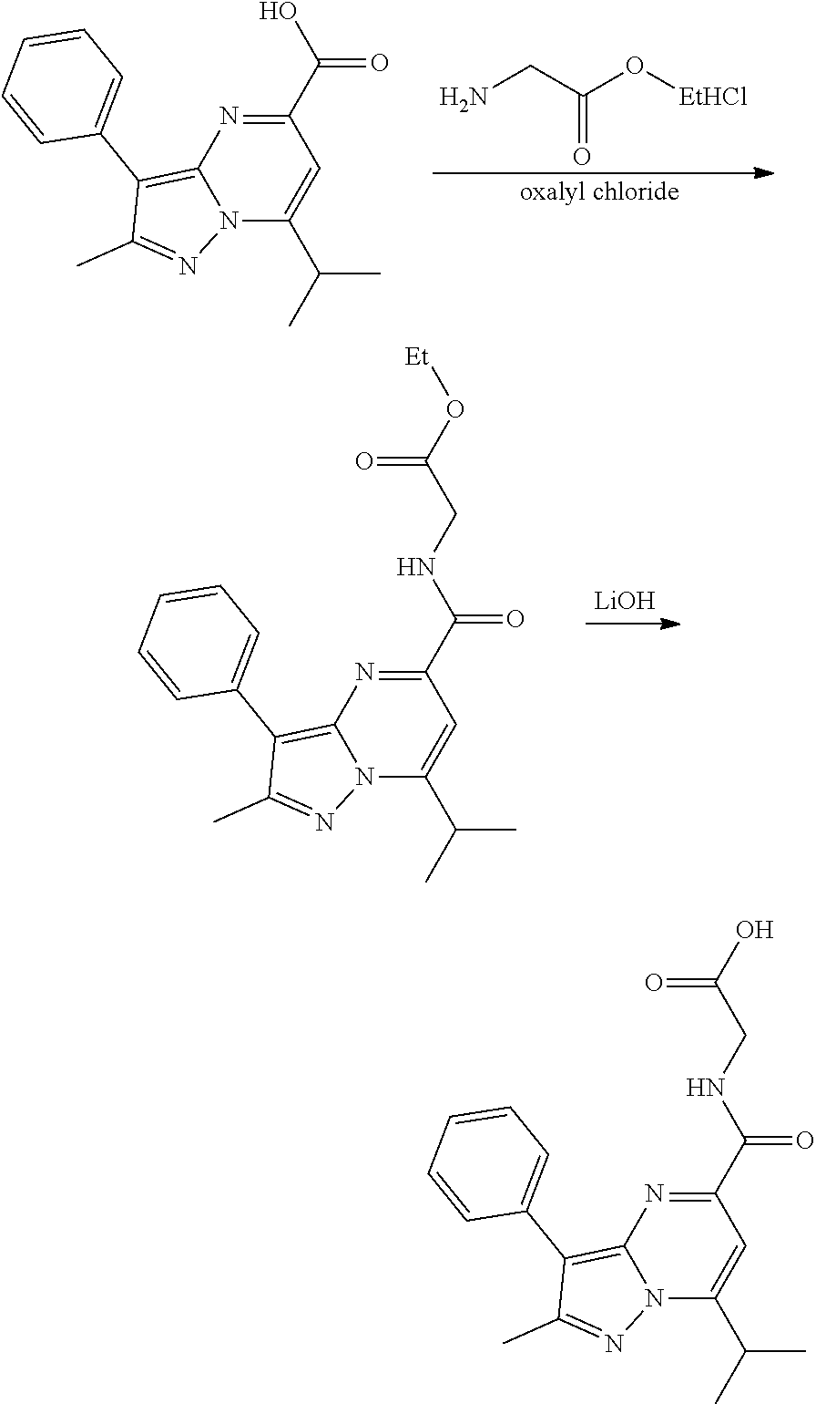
[oxalyl chloride].C1(C2=CC=CC=C2)=C2N(N=C1C)C(C(C)C)=CC(C(O)=O)=N2.NCC(O[EtHCl])=O.C1(C2=CC=CC=C2)=C2N(N=C1C)C(C(C)C)=CC(C(NCC(O[Et])=O)=O)=N2.[LiOH].C1(C2=CC=CC=C2)=C2N(N=C1C)C(C(C)C)=CC(C(NCC(O)=O)=O)=N2
